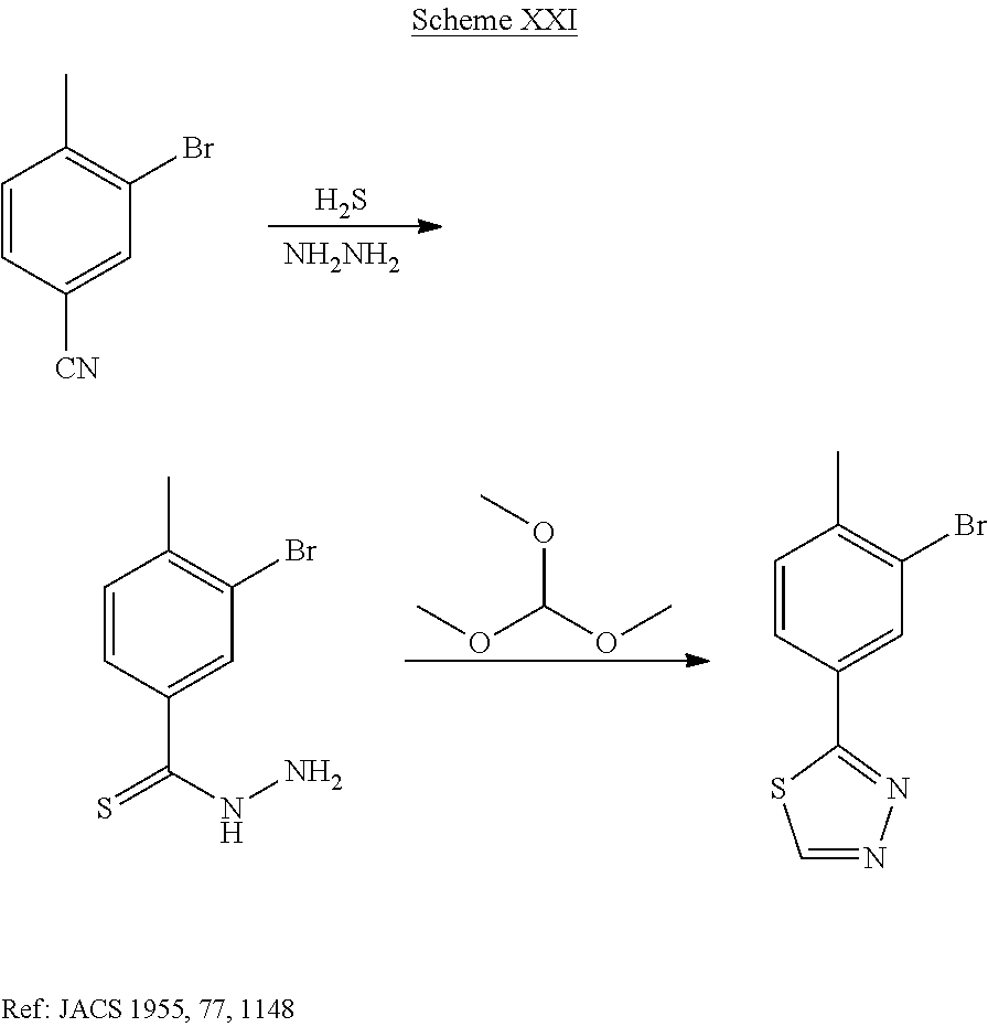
C1=CC([CN])=CC(Br)=C1C.S.[NH2NH2].COC(OC)OC.C1=CC(C(NN)=S)=CC(Br)=C1C.C1=CC(C2=NN=CS2)=CC(Br)=C1C
